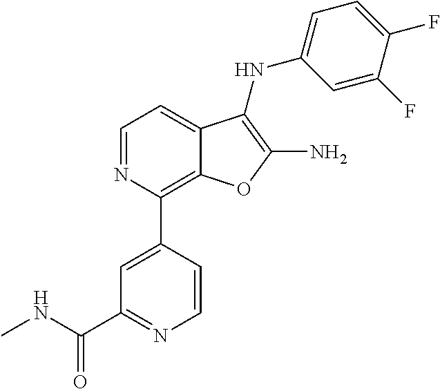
C1(F)=CC(NC2=C(N)OC3=C(C4=CC(C(NC)=O)=NC=C4)N=CC=C32)=CC=C1F
